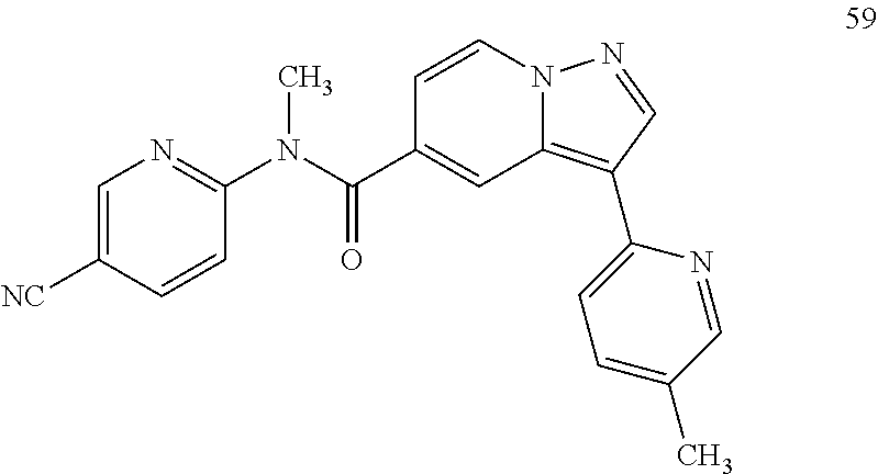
C1=CN2C(=C(C3=CC=C(C)C=N3)C=N2)C=C1C(N(C1=NC=C([NC])C=C1)C)=O
